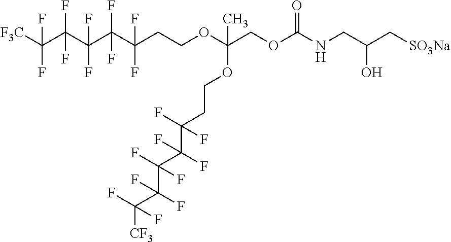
C(C(C(C(CCOC(COC(NCC(C[SO3Na])O)=O)(OCCC(C(C(C(C([CF3])(F)F)(F)F)(F)F)(F)F)(F)F)C)(F)F)(F)F)(F)F)(C([F3C])(F)F)(F)F
